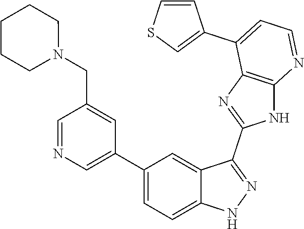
C1=NC=C(C2=CC=C3C(=C2)C(C2=NC4=C(N2)N=CC=C4C2=CSC=C2)=NN3)C=C1CN1CCCCC1
